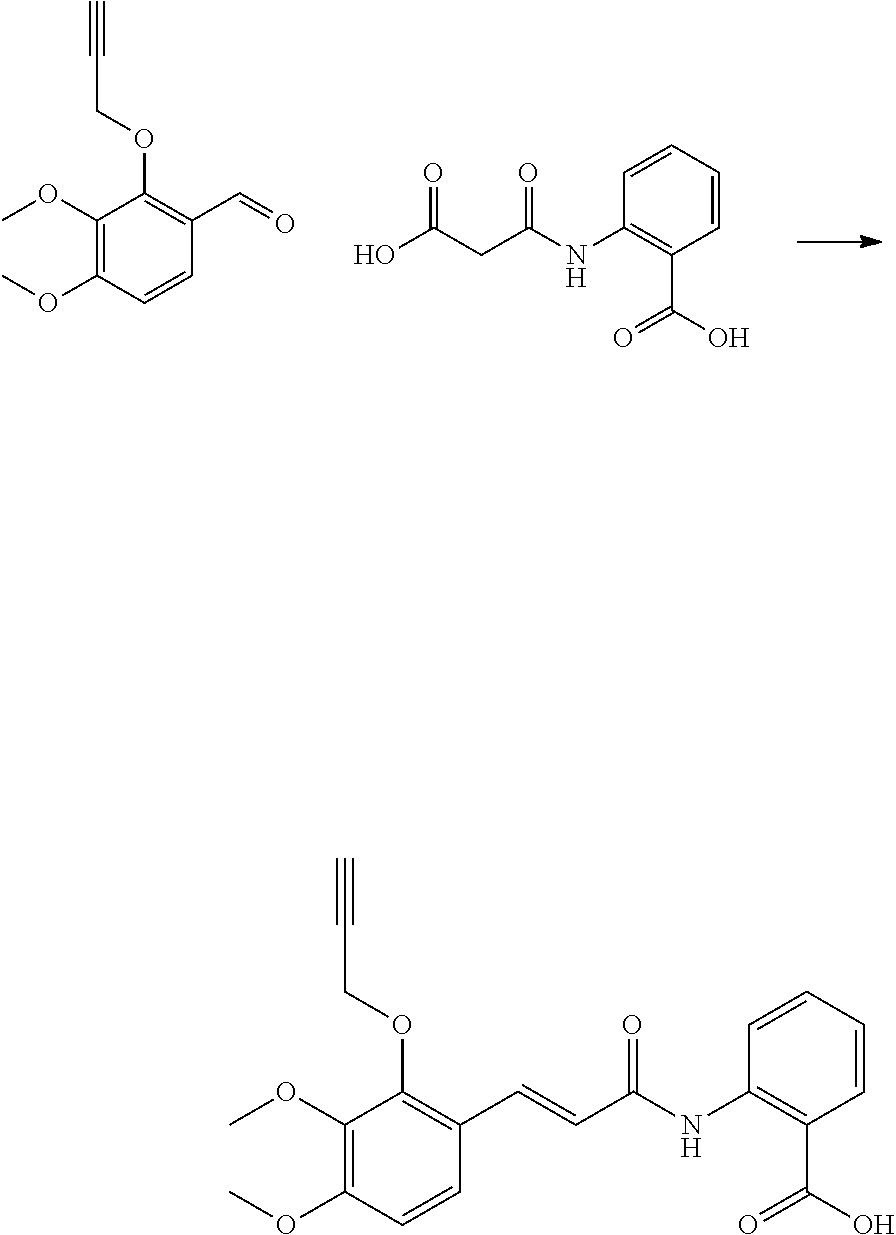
C1(OC)=C(OC)C=CC(C=O)=C1OCC#C.OC(CC(NC1=C(C(O)=O)C=CC=C1)=O)=O.C1(OC)=C(OC)C=CC(C=CC(NC2=C(C(O)=O)C=CC=C2)=O)=C1OCC#C
